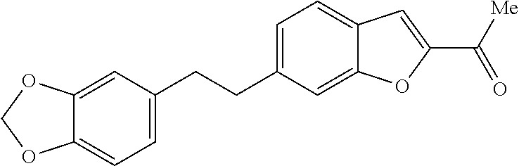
C1=C(CCC2=CC=C3C(=C2)OCO3)C=C2C(=C1)C=C(C([Me])=O)O2
